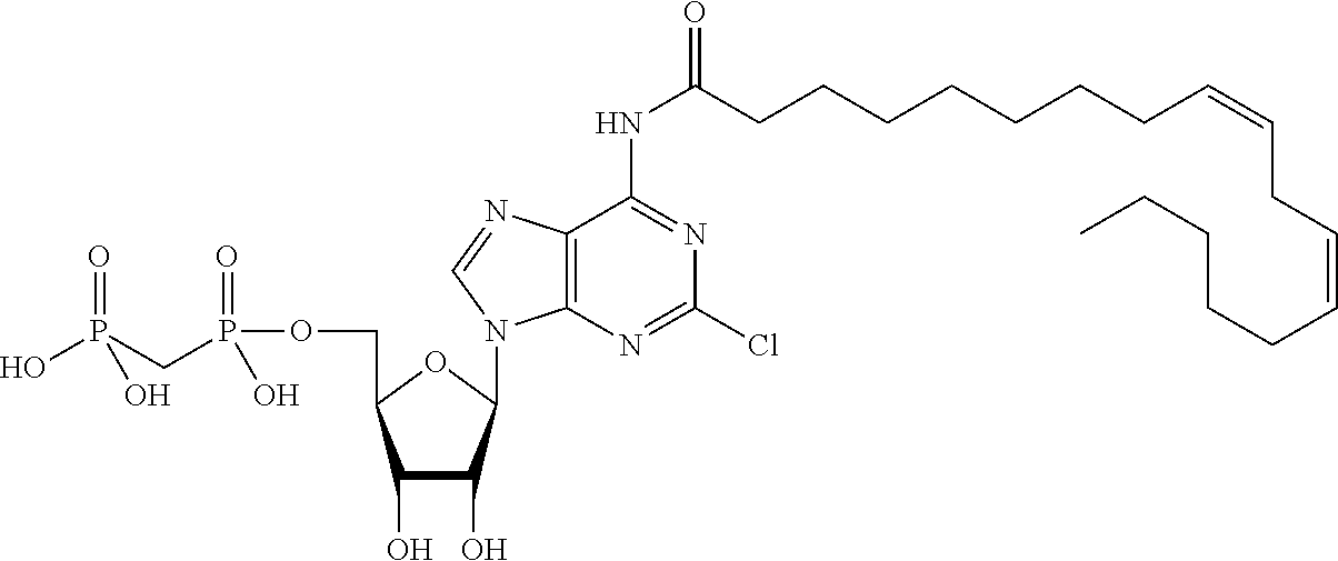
C1(O)C(O)C(N2C3=C(C(NC(CCCCCCCC=CCC=CCCCCC)=O)=NC(Cl)=N3)N=C2)OC1COP(CP(=O)(O)O)(=O)O
